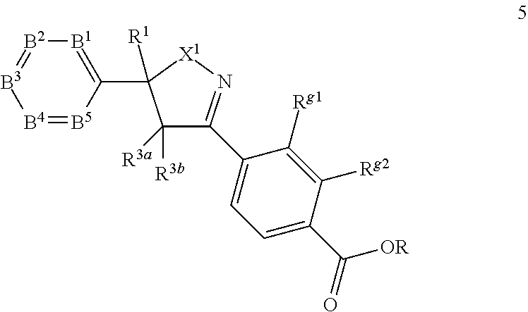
[B4]1=[B5]C(C2([R1])C([R3b])([R3a])C(C3=CC=C(C(=O)[OR])C([Rg2])=C3[Rg1])=N[X1]2)=[B1][B2]=[B3]1
